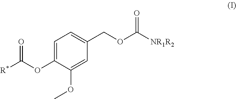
[R*]C(OC1=CC=C(COC(=O)[NR1R2])C=C1OC)=O
